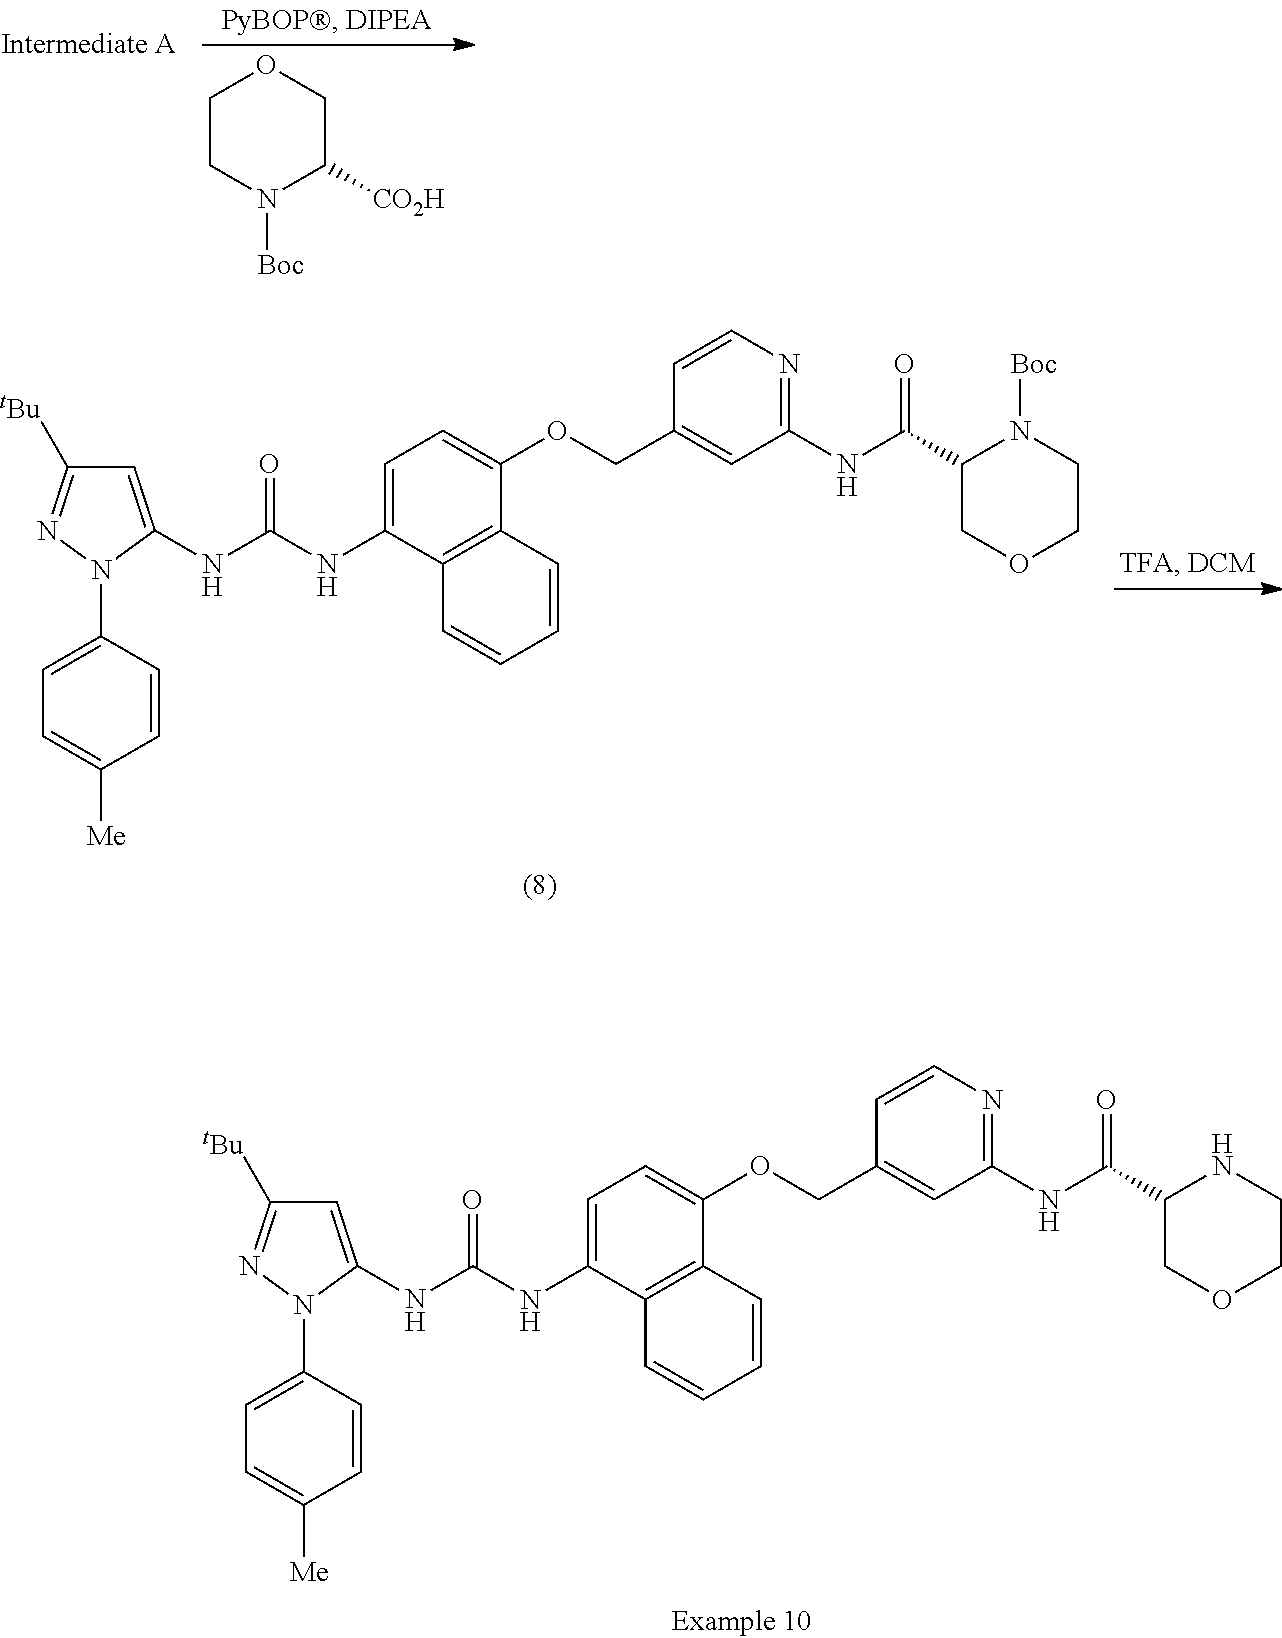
C1CN([Boc])C([CO2H])CO1.C1=C(NC(NC2=CC=C(OCC3=CC(NC(C4COCCN4[Boc])=O)=NC=C3)C3=C2C=CC=C3)=O)N(C2=CC=C([Me])C=C2)N=C1[tBu].C1=C(NC(NC2=CC=C(OCC3=CC(NC(C4COCCN4)=O)=NC=C3)C3=C2C=CC=C3)=O)N(C2=CC=C([Me])C=C2)N=C1[tBu]
